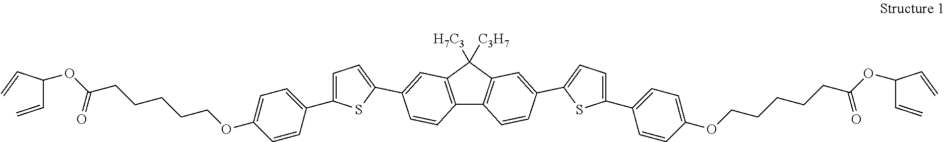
C12=C(C([H7C3])([C3H7])C3=C1C=CC(C1=CC=C(C4=CC=C(OCCCCCC(OC(C=C)C=C)=O)C=C4)S1)=C3)C=C(C1=CC=C(C3=CC=C(OCCCCCC(OC(C=C)C=C)=O)C=C3)S1)C=C2
